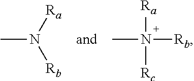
CN([Ra])[Rb].CN([Rb])([Ra])[Rc]
